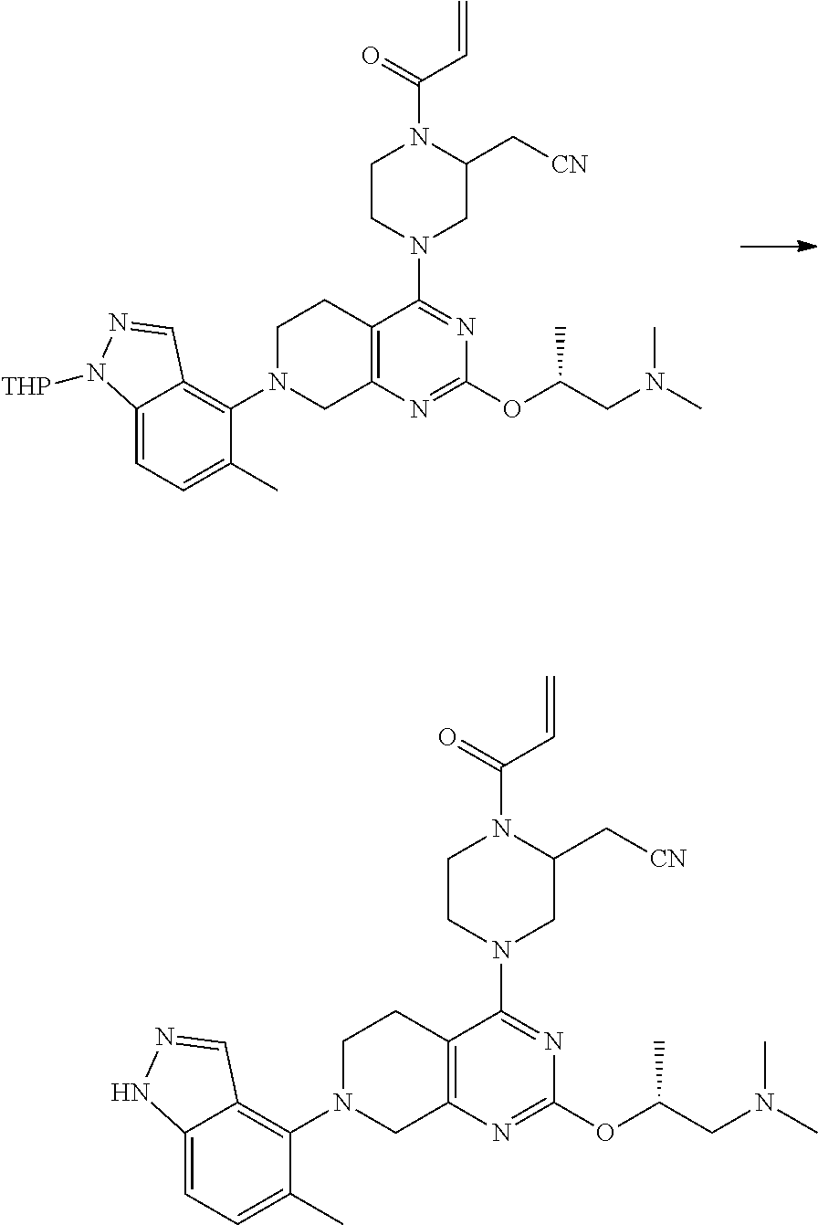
C12=C(N=C(OC(CN(C)C)C)N=C1N1CC(C[CN])N(C(=O)C=C)CC1)CN(C1=C3C(=CC=C1C)NN=C3)CC2.C12=C(N=C(OC(CN(C)C)C)N=C1N1CC(C[CN])N(C(=O)C=C)CC1)CN(C1=C3C(=CC=C1C)N([THP])N=C3)CC2
